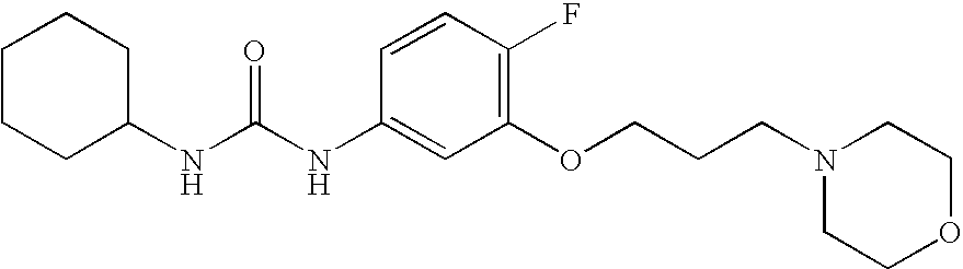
C1CCC(NC(NC2=CC(OCCCN3CCOCC3)=C(F)C=C2)=O)CC1
